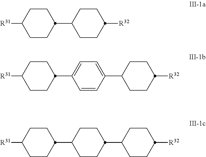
C1CC(C2CCC([R32])CC2)CCC1[R31].C1CC(C2=CC=C(C3CCC([R32])CC3)C=C2)CCC1[R31].C1CC(C2CCC(C3CCC([R32])CC3)CC2)CCC1[R31]
